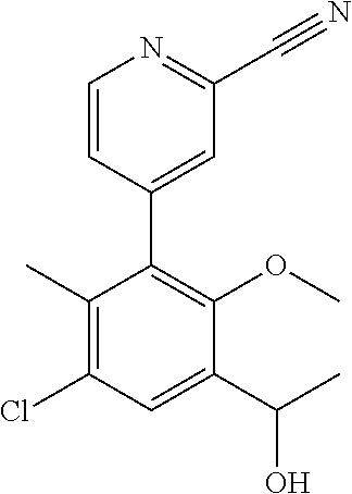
C1(C)=C(Cl)C=C(C(C)O)C(OC)=C1C1=CC(C#N)=NC=C1
